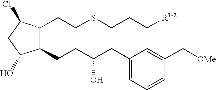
C1(CCSCCC[R1-2])C(CCC(CC2=CC=CC(C[OMe])=C2)O)C(O)CC1Cl
